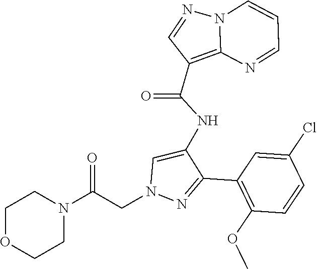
N12C(=C(C(NC3=CN(CC(N4CCOCC4)=O)N=C3C3=C(OC)C=CC(Cl)=C3)=O)C=N1)N=CC=C2
